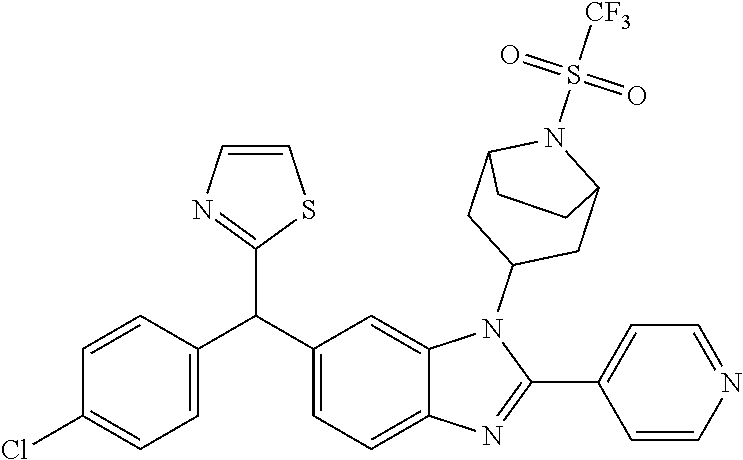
C1(C(C2=CC=C3C(=C2)N(C2CC4N(S(=O)([CF3])=O)C(C2)CC4)C(C2=CC=NC=C2)=N3)C2=NC=CS2)=CC=C(Cl)C=C1
